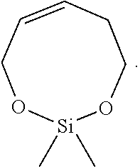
C1C=CCO[Si](C)(C)OC1
